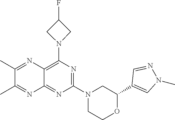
C1(C2=CN(C)N=C2)OCCN(C2=NC(N3CC(F)C3)=C3C(=N2)N=C(C)C(C)=N3)C1
